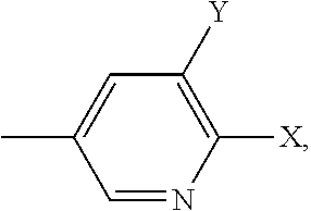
C1=NC([X])=C([Y])C=C1C
